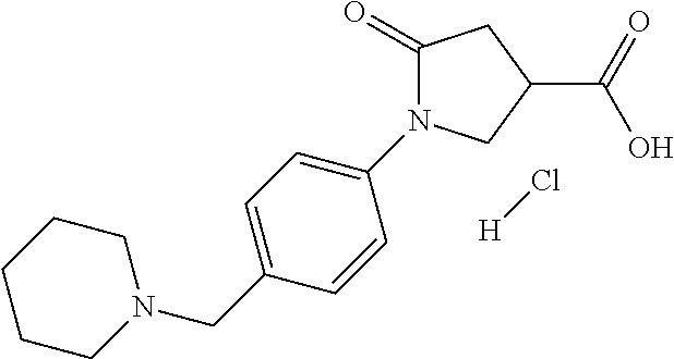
C1(=O)N(C2=CC=C(CN3CCCCC3)C=C2)CC(C(=O)O)C1.Cl[H]
